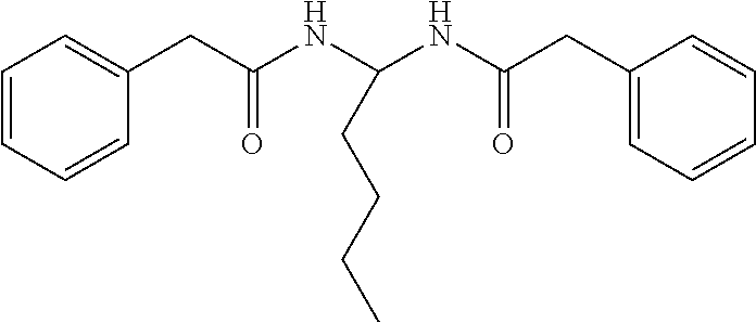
C1=CC=CC(CC(NC(NC(CC2=CC=CC=C2)=O)CCCC)=O)=C1
